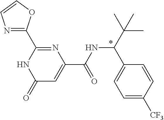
N1=C(C2=NC(C(NC(C(C)(C)C)C3=CC=C([CF3])C=C3)=O)=CC(=O)N2)OC=C1
